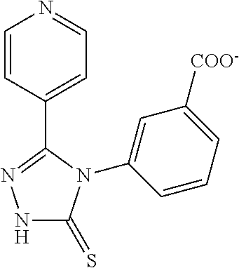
C1=CC(C2=NNC(=S)N2C2=CC([COO-])=CC=C2)=CC=N1
